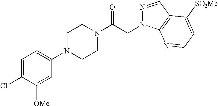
C1=C(Cl)C([OMe])=CC(N2CCN(C(CN3N=CC4=C3N=CC=C4[SO2Me])=O)CC2)=C1
